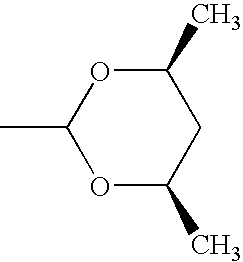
C1(C)OC(C)CC(C)O1
